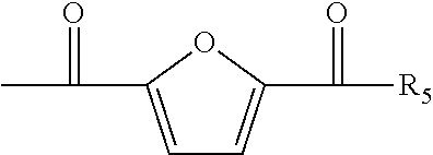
CC(=O)C1=CC=C(C(=O)[R5])O1
